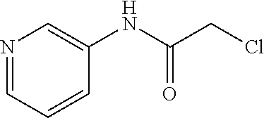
N1=CC=CC(NC(CCl)=O)=C1
